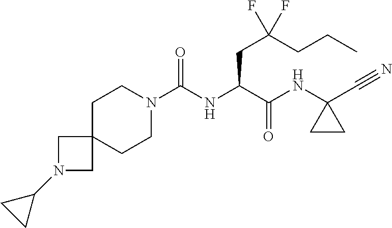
N1(C(NC(C(NC2(C#N)CC2)=O)CC(CCC)(F)F)=O)CCC2(CC1)CN(C1CC1)C2
